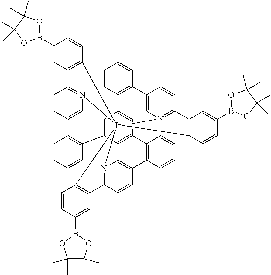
C1=CC2=C(C=C1)C1=CN3=C(C=C1)C1=C([Ir]3456N3=C(C=CC(=C3)C3=C(C7=CC2=CC(=C7)C2=C(C=CC=C2)C2=CN4=C(C=C2)C2=C5C=CC(B4OC(C)(C)C(C)(C)O4)=C2)C=CC=C3)C2=C6C=CC(B3OC(C)(C)C(C)(C)O3)=C2)C=CC(B2OC(C)(C)C(C)(C)O2)=C1
